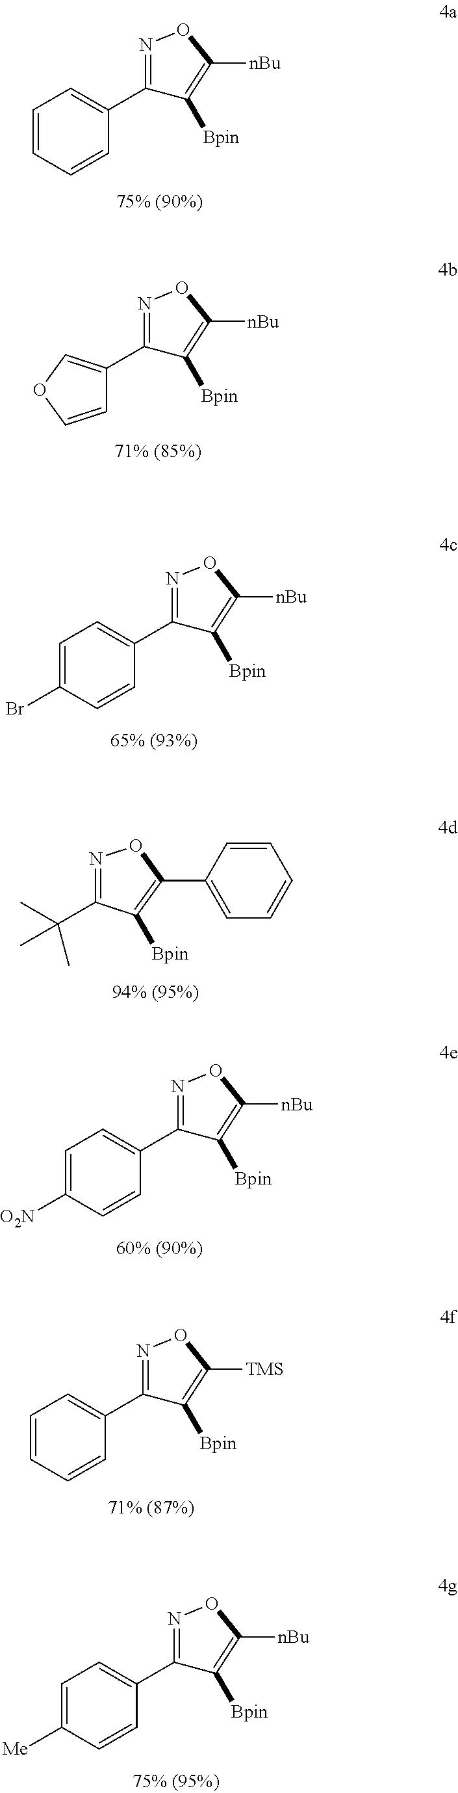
C1=CC=CC(C2=NOC([nBu])=C2[Bpin])=C1.C1=COC=C1C1=NOC([nBu])=C1[Bpin].C1=C(Br)C=CC(C2=NOC([nBu])=C2[Bpin])=C1.N1=C(C(C)(C)C)C([Bpin])=C(C2=CC=CC=C2)O1.C1=C([O2N])C=CC(C2=NOC([nBu])=C2[Bpin])=C1.C1=CC=CC(C2=NOC([TMS])=C2[Bpin])=C1.C1=C([Me])C=CC(C2=NOC([nBu])=C2[Bpin])=C1
